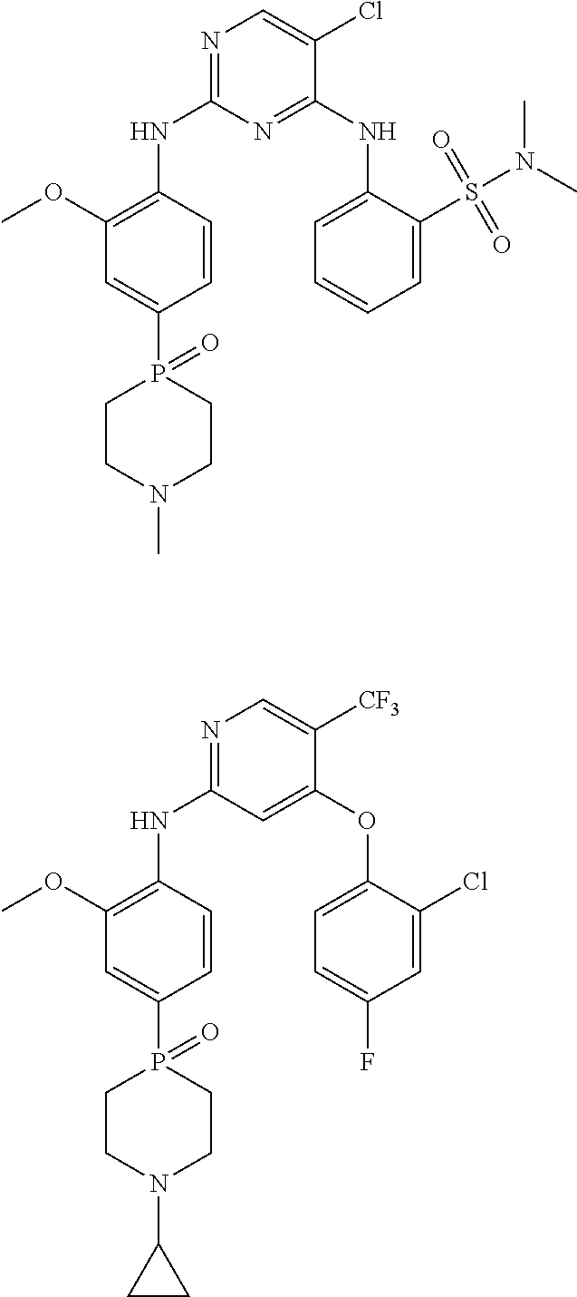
N1=C(NC2=C(OC)C=C(P3(=O)CCN(C)CC3)C=C2)N=C(NC2=CC=CC=C2S(N(C)C)(=O)=O)C(Cl)=C1.N1=C(NC2=C(OC)C=C(P3(=O)CCN(C4CC4)CC3)C=C2)C=C(OC2=CC=C(F)C=C2Cl)C([CF3])=C1
